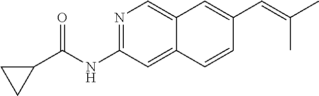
N1=C(NC(C2CC2)=O)C=C2C(=C1)C=C(C=C(C)C)C=C2
